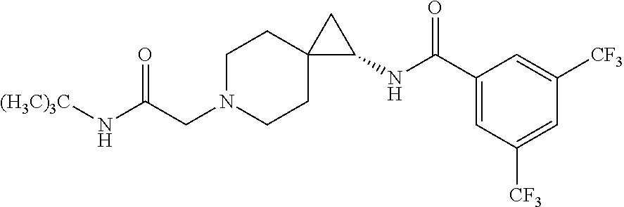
C1(C(NC2CC23CCN(CC(N[(H3C)3C])=O)CC3)=O)=CC([CF3])=CC([CF3])=C1
